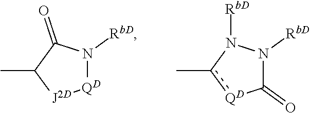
[QD]1N([RbD])C(=O)C(C)[J2D]1.C1(=O)N([RbD])N([RbD])c(C)[QD]1
